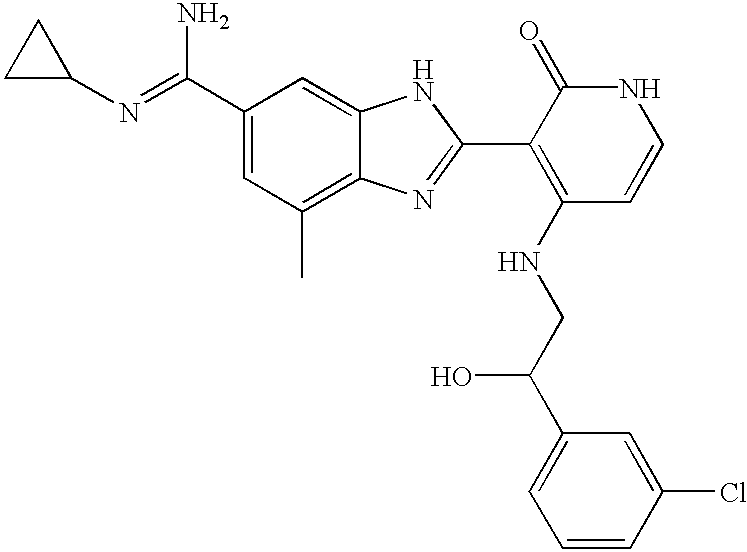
C1(C(=NC2CC2)N)=CC(C)=C2C(=C1)NC(C1=C(NCC(C3=CC=CC(Cl)=C3)O)C=CNC1=O)=N2
